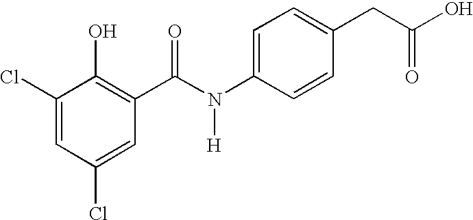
C1(Cl)=CC(Cl)=CC(C(N(C2=CC=C(CC(O)=O)C=C2)[H])=O)=C1O
